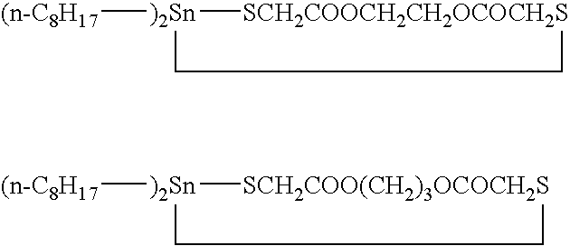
[(n-C8H17][)2Sn]1[SCH2COOCH2CH2OCOCH2S]CC1.[(n-C8H17][)2Sn]1[SCH2COO(CH2)3OCOCH2S]CC1
